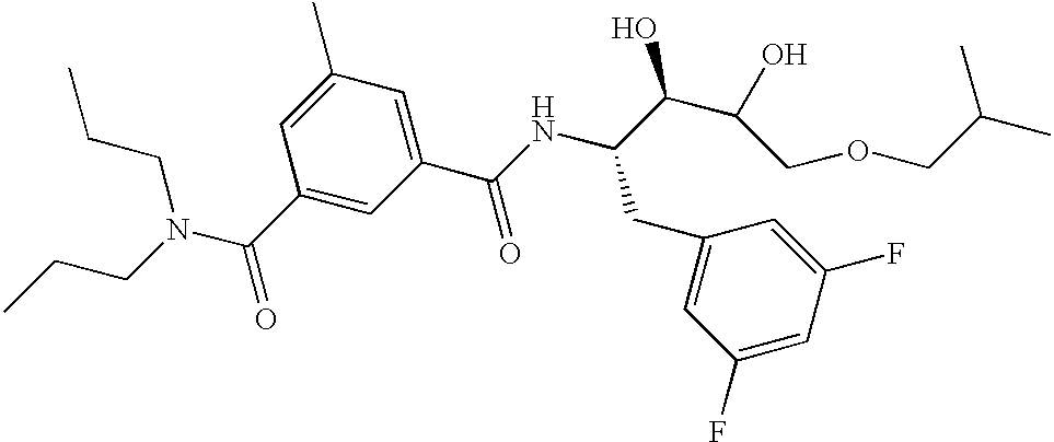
CCCN(C(C1=CC(C(NC(C(C(O)COCC(C)C)O)CC2=CC(F)=CC(F)=C2)=O)=CC(C)=C1)=O)CCC
